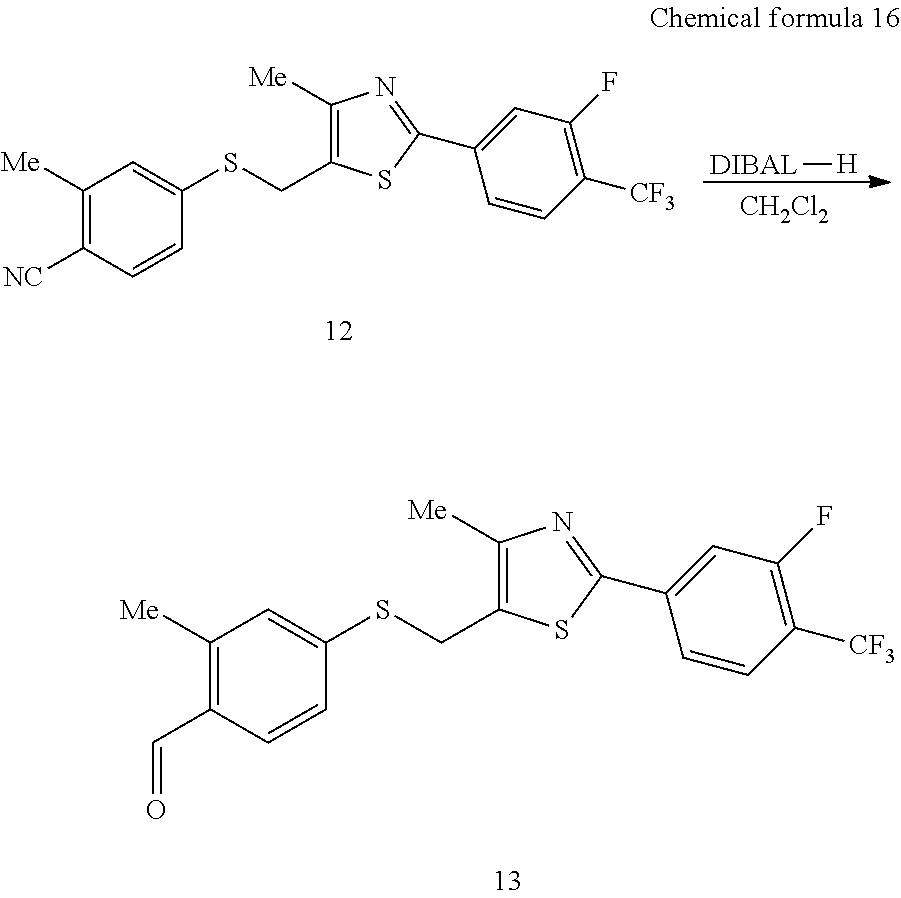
C1([Me])=C([NC])C=CC(SCC2=C([Me])N=C(C3=CC(F)=C([CF3])C=C3)S2)=C1.[DIBAL][H].[CH2Cl2].C1([Me])=C(C=O)C=CC(SCC2=C([Me])N=C(C3=CC(F)=C([CF3])C=C3)S2)=C1
